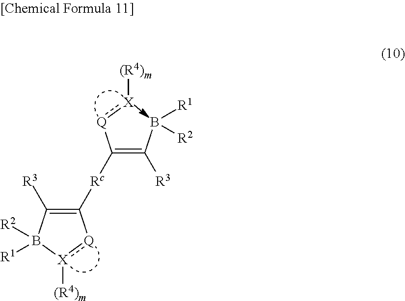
C(=C(B([R1])[R2])[R3])([Q]:[X][(R4)m])[Rc]C1=C([R3])B([R2])([R1])[X]([(R4)m]):[Q]1
